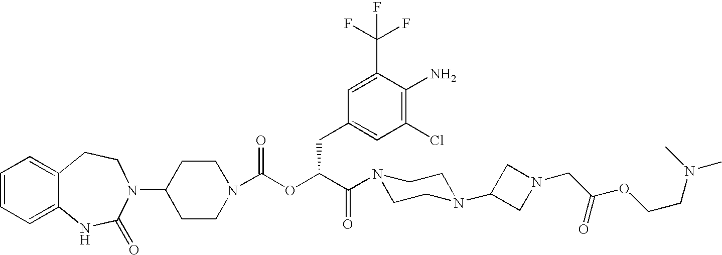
C1(N2C(=O)NC3=CC=CC=C3CC2)CCN(C(OC(C(=O)N2CCN(C3CN(CC(OCCN(C)C)=O)C3)CC2)CC2=CC(Cl)=C(N)C(C(F)(F)F)=C2)=O)CC1
